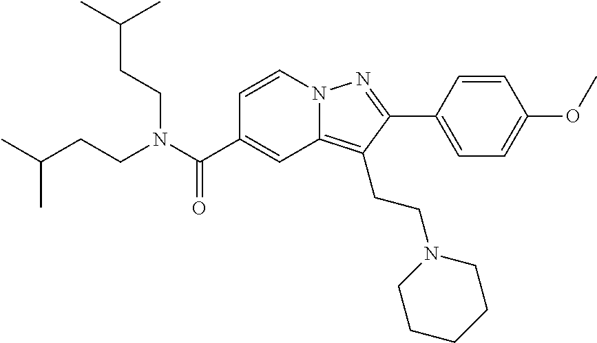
C1=CN2C(=C(CCN3CCCCC3)C(C3=CC=C(OC)C=C3)=N2)C=C1C(N(CCC(C)C)CCC(C)C)=O
